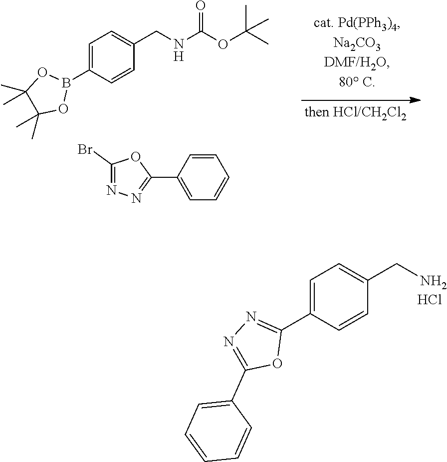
C1=C(B2OC(C)(C)C(C)(C)O2)C=CC(CNC(OC(C)(C)C)=O)=C1.[H].C1(Br)=NN=C(C2=CC=CC=C2)O1.C1=C(C2=NN=C(C3=CC=CC=C3)O2)C=CC(CN)=C1.Cl
